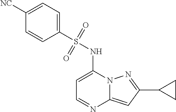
C1=C(NS(C2=CC=C([NC])C=C2)(=O)=O)N2C(=CC(C3CC3)=N2)N=C1
